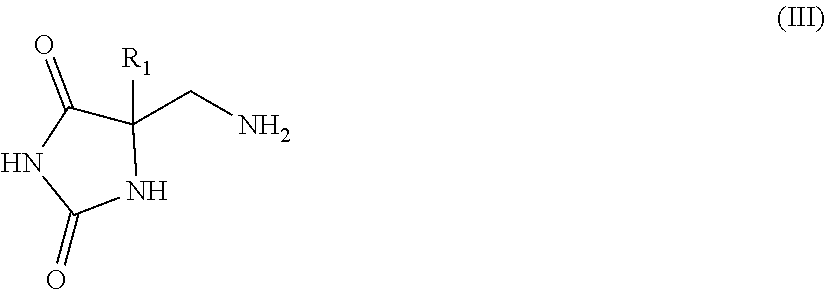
C1([R1])(CN)C(=O)NC(=O)N1
